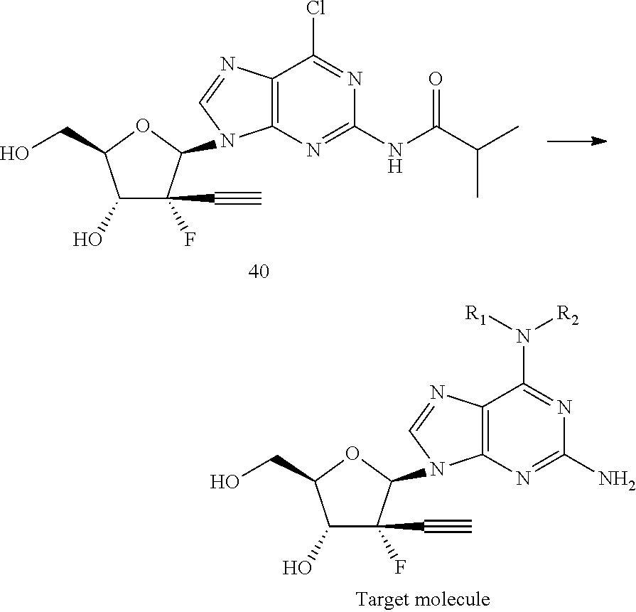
C1(O)C(F)(C#C)C(N2C3=C(C(N([R1])[R2])=NC(N)=N3)N=C2)OC1CO.C1(O)C(F)(C#C)C(N2C3=C(C(Cl)=NC(NC(C(C)C)=O)=N3)N=C2)OC1CO
